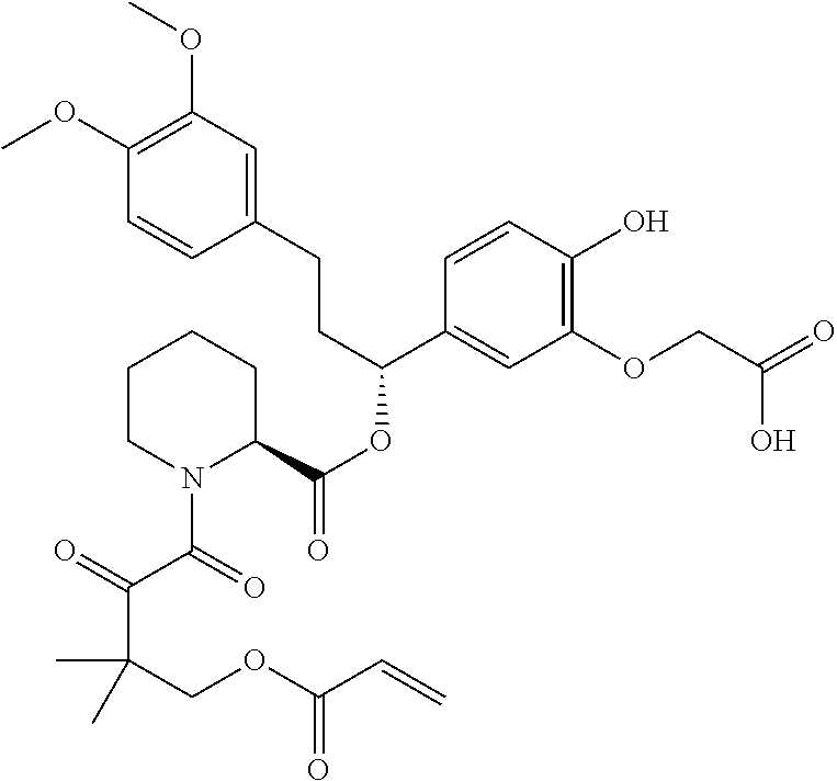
C1(OC)=C(OC)C=C(CCC(OC(=O)C2CCCCN2C(C(=O)C(COC(C=C)=O)(C)C)=O)C2=CC(OCC(=O)O)=C(O)C=C2)C=C1
